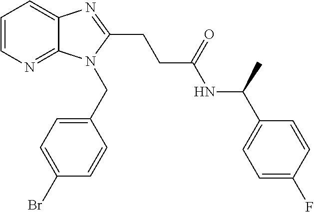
C1=CN=C2C(=C1)N=C(CCC(NC(C1=CC=C(F)C=C1)C)=O)N2CC1=CC=C(Br)C=C1
